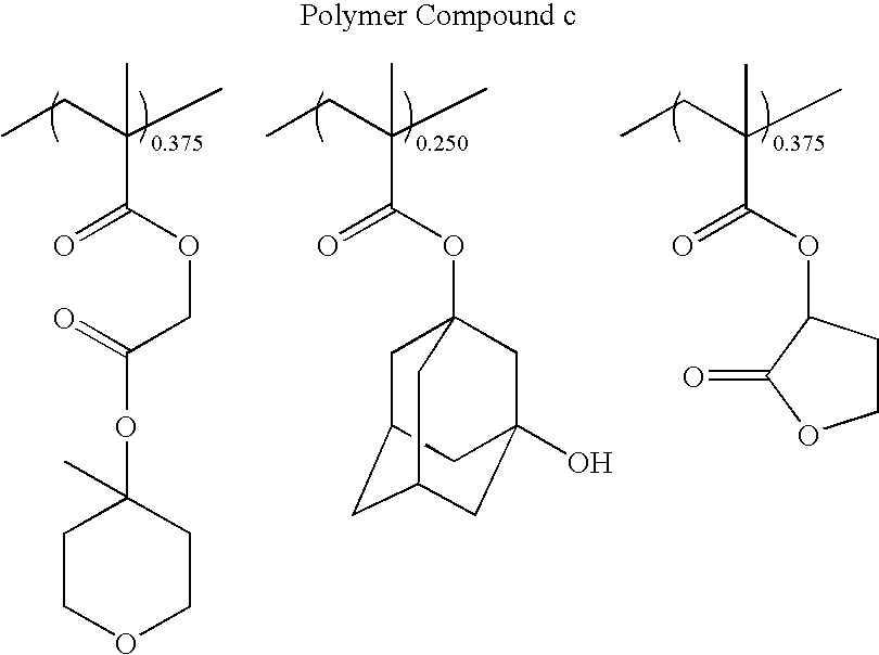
CCC(C)(C)C(OCC(=O)OC1(C)CCOCC1)=O.CCC(C)(C)C(OC12CC3CC(CC(O)(C1)C3)C2)=O.CCC(C)(C)C(OC1CCOC1=O)=O
